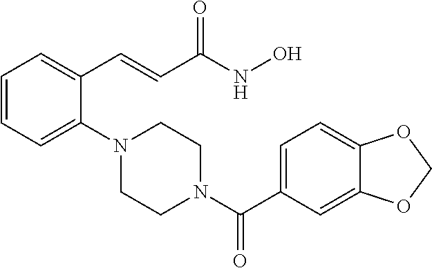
C1=CC=C(N2CCN(C(C3=CC=C4C(=C3)OCO4)=O)CC2)C(C=CC(NO)=O)=C1
